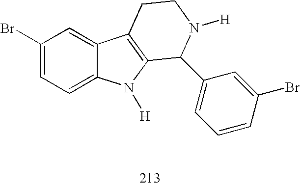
C1(Br)=CC=C2C(=C1)C1=C(N2[H])C(C2=CC=CC(Br)=C2)N([H])CC1
